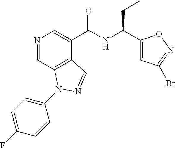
N1=CC2=C(C(C(NC(C3=CC(Br)=NO3)CC)=O)=C1)C=NN2C1=CC=C(F)C=C1
